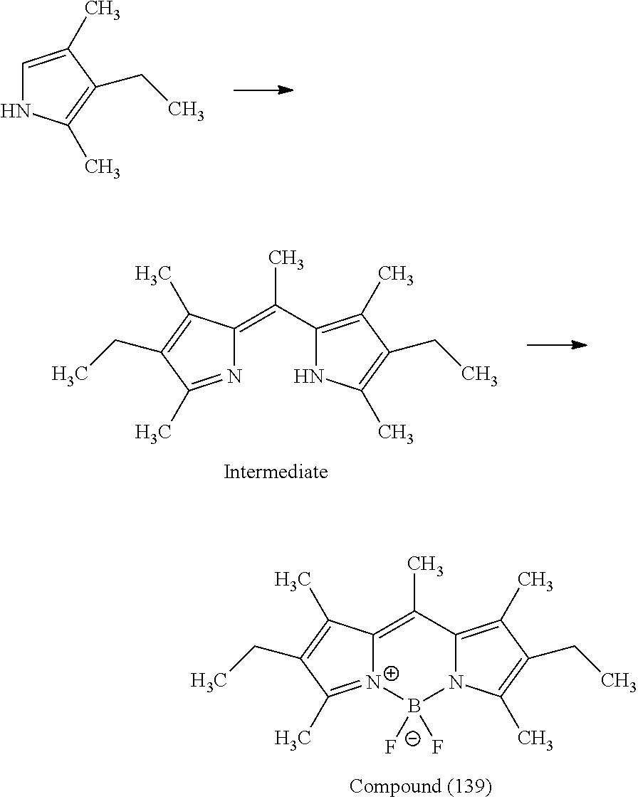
C1=C(C)C(CC)=C(C)N1.C1(C(C)=C2N=C(C)C(CC)=C2C)=C(C)C(CC)=C(C)N1.C12=C(C)C(CC)=C(C)N1B([F-])(F)[N+]1=C(C)C(CC)=C(C)C1=C2C
